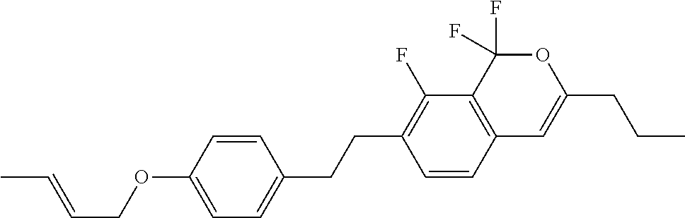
C1=CC2=C(C(F)=C1CCC1=CC=C(OCC=CC)C=C1)C(F)(F)OC(CCC)=C2
